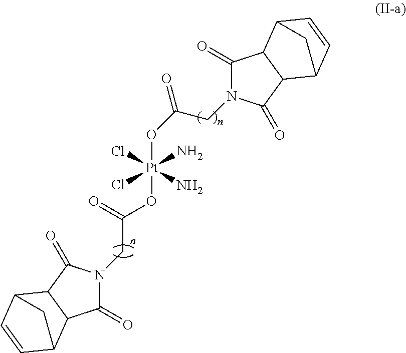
Cl[Pt](Cl)(N)(N)(OC(CN1C(=O)C2C(C1=O)C1C=CC2C1)=O)OC(CN1C(=O)C2C(C1=O)C1C=CC2C1)=O
